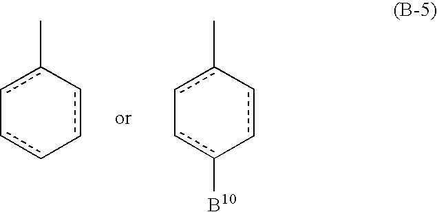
c1([B10])c-cc(C)-cc-1.c1c-cc-c(C)c-1
